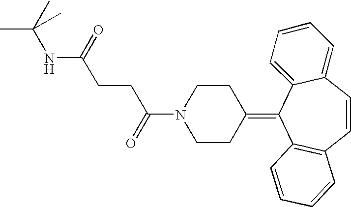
O=C(N1CCC(=C2C3=C(C=CC4=CC=CC=C24)C=CC=C3)CC1)CCC(NC(C)(C)C)=O
